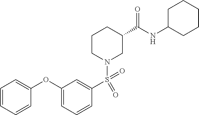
C1C(NC(C2CCCN(S(C3=CC(OC4=CC=CC=C4)=CC=C3)(=O)=O)C2)=O)CCCC1
